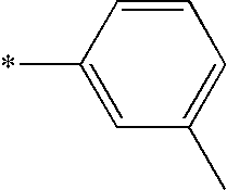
C1=C(*)C=CC=C1C
